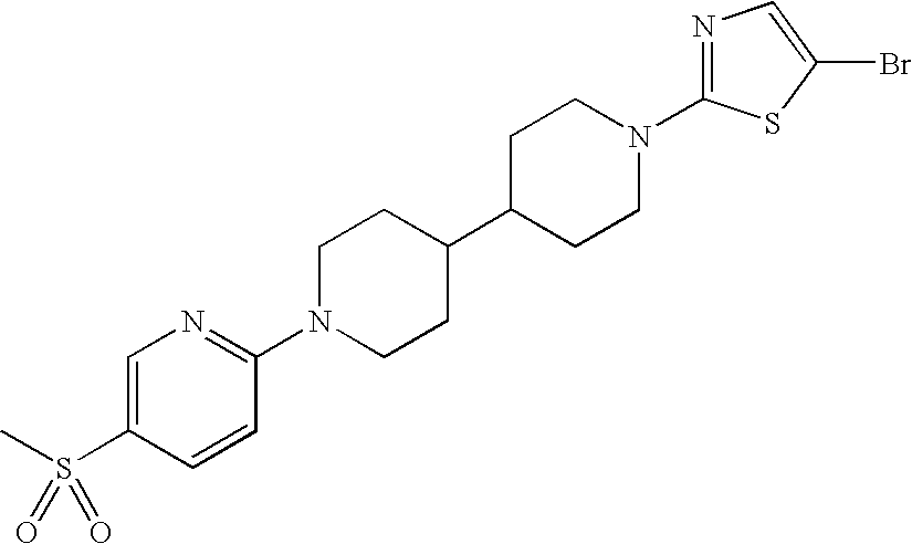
C1=C(S(C)(=O)=O)C=CC(N2CCC(C3CCN(C4=NC=C(Br)S4)CC3)CC2)=N1
